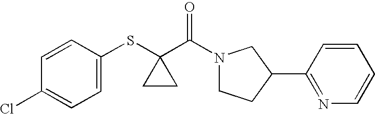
C1=CC(SC2(C(=O)N3CCC(C4=NC=CC=C4)C3)CC2)=CC=C1Cl
